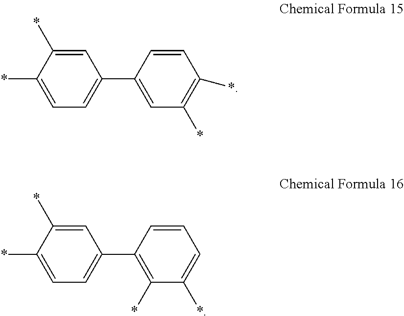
C1=C(*)C(*)=CC=C1C1=CC(*)=C(*)C=C1.C1=C(*)C(*)=CC=C1C1=C(*)C(*)=CC=C1
